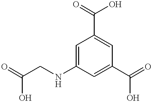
C1=C(NCC(=O)O)C=C(C(=O)O)C=C1C(=O)O
